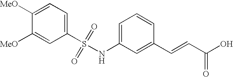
C1([MeO])=CC=C(S(NC2=CC=CC(C=CC(O)=O)=C2)(=O)=O)C=C1[MeO]
